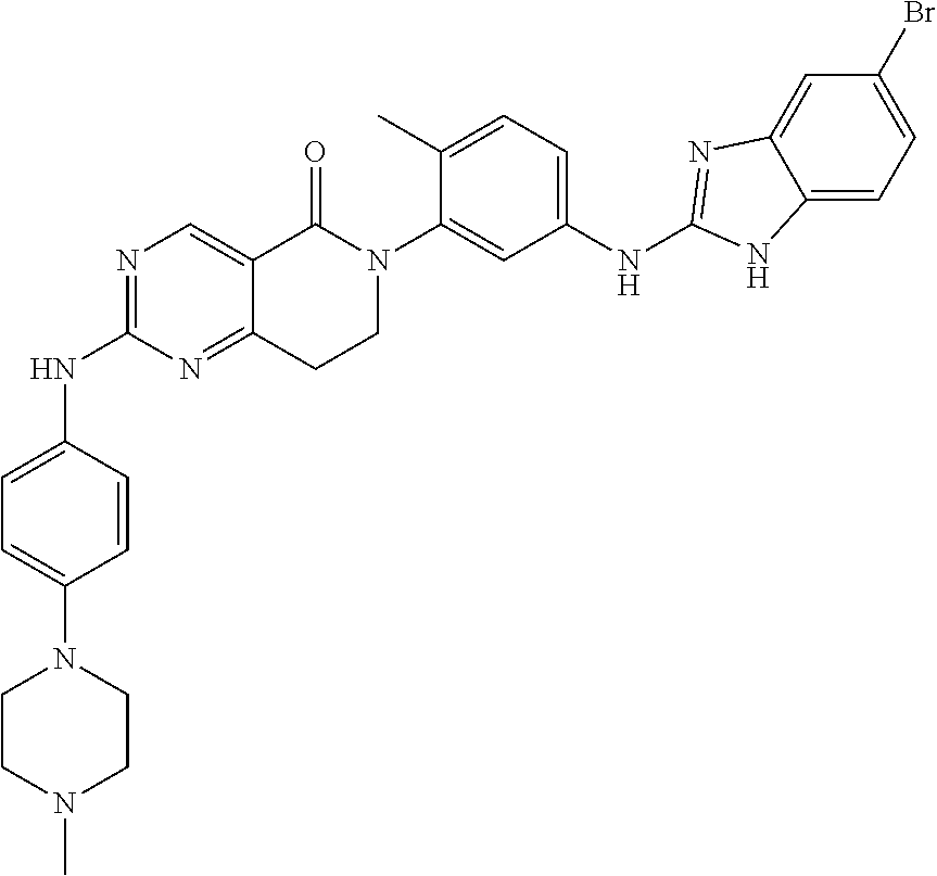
N1=C(NC2=CC=C(N3CCN(C)CC3)C=C2)N=C2C(=C1)C(=O)N(C1=CC(NC3=NC4=CC(Br)=CC=C4N3)=CC=C1C)CC2
